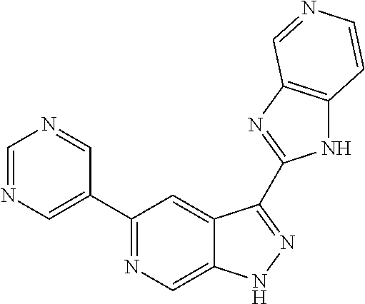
C1=NC=C(C2=NC=C3C(=C2)C(C2=NC4=C(N2)C=CN=C4)=NN3)C=N1
